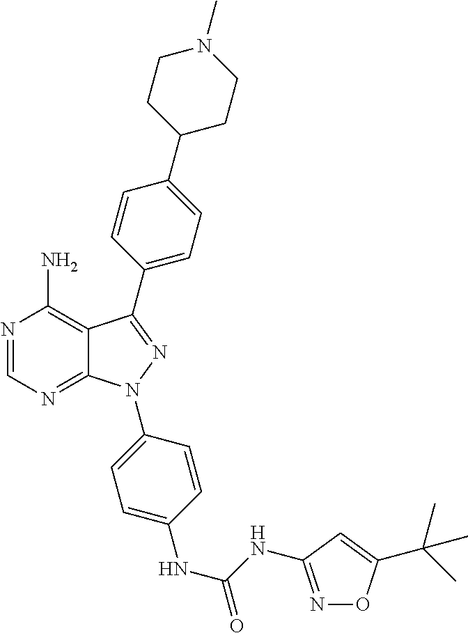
N1=CN=C2C(=C1N)C(C1=CC=C(C3CCN(C)CC3)C=C1)=NN2C1=CC=C(NC(NC2=NOC(C(C)(C)C)=C2)=O)C=C1
